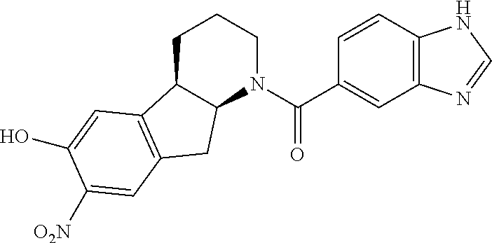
C1C2C(N(C(C3=CC4=C(C=C3)NC=N4)=O)CC1)CC1=C2C=C(O)C([O2N])=C1
